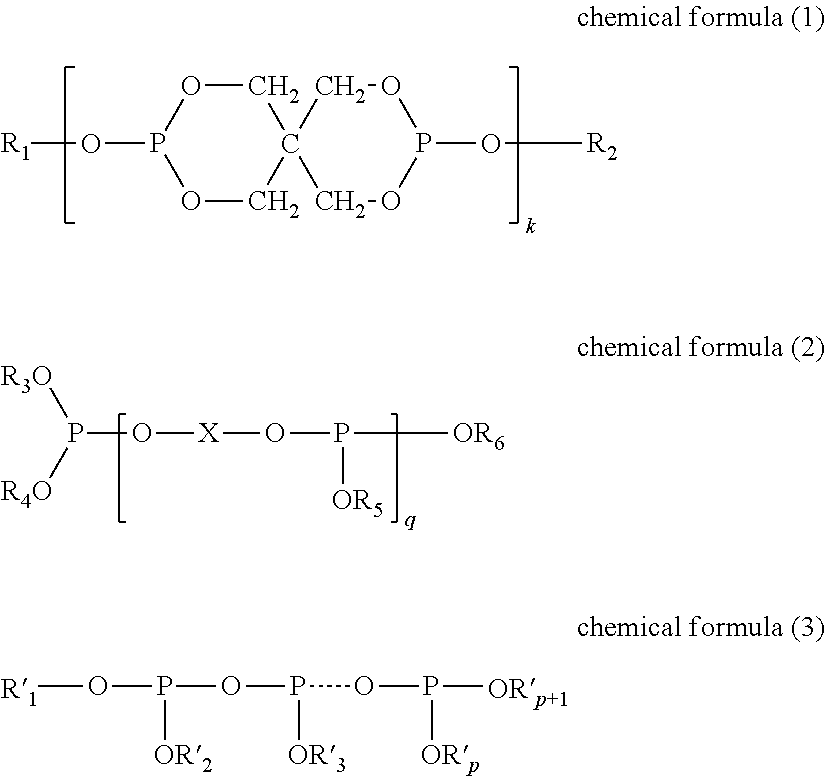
O1CC2(COP1O[R1])COP(O[R2])OC2.P(O[X]OP([OR6])[OR5])([R3O])[R4O].[R1]OP(OP(OP([ORp+1])[ORp])[OR3])[OR2]
